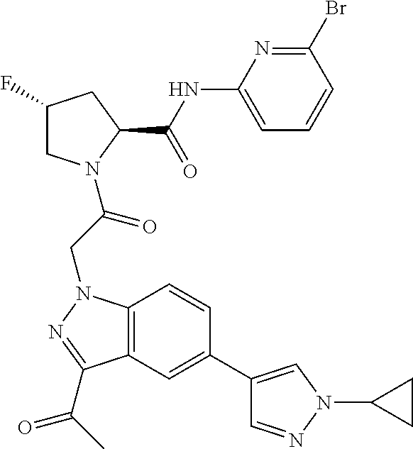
C1(F)CN(C(CN2C3=C(C(C(C)=O)=N2)C=C(C2=CN(C4CC4)N=C2)C=C3)=O)C(C(NC2=CC=CC(Br)=N2)=O)C1
